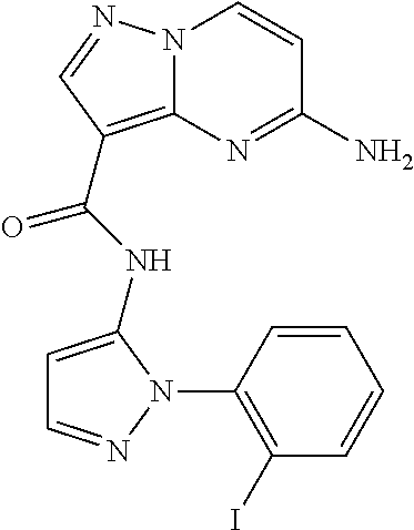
NC1=NC2=C(C(=O)NC3=CC=NN3C3=C(I)C=CC=C3)C=NN2C=C1
